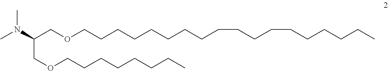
CN(C(COCCCCCCCCCCCCCCCCCC)COCCCCCCCC)C
